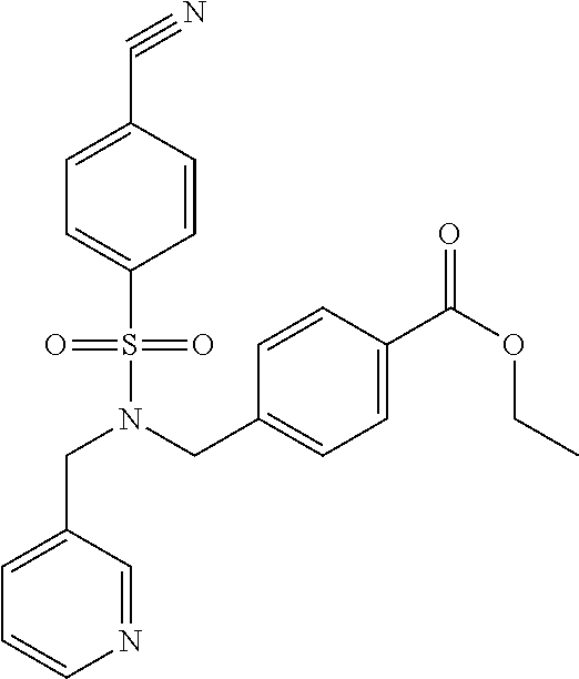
C(N(CC1=CC=C(C(OCC)=O)C=C1)S(=O)(=O)C1=CC=C(C#N)C=C1)C1=CC=CN=C1
